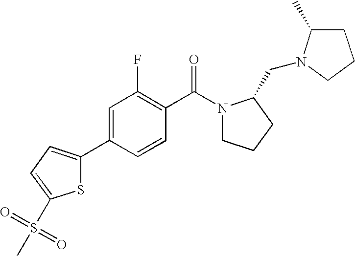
C1=C(C2=CC=C(S(=O)(C)=O)S2)C=CC(C(=O)N2CCCC2CN2C(C)CCC2)=C1F
